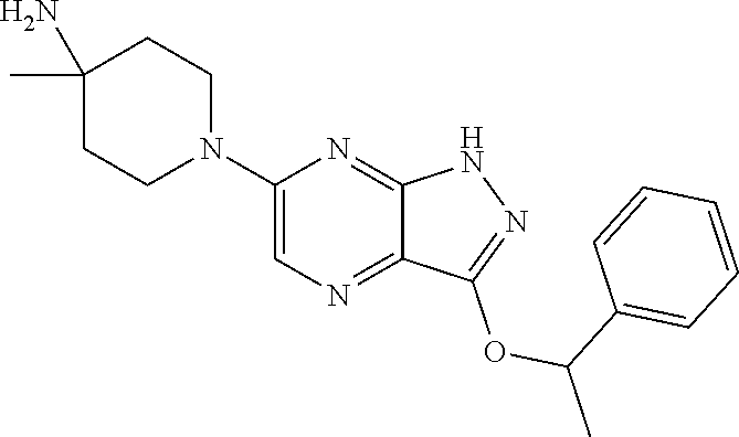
C1(N)(C)CCN(C2=CN=C3C(=N2)NN=C3OC(C2=CC=CC=C2)C)CC1
